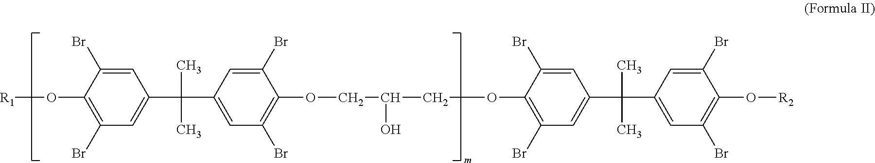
C1=C(Br)C(O[R1])=C(Br)C=C1C(C)(C)C1=CC(Br)=C(OCC(COC2=C(Br)C=C(C(C)(C)C3=CC(Br)=C(O[R2])C(Br)=C3)C=C2Br)O)C(Br)=C1
